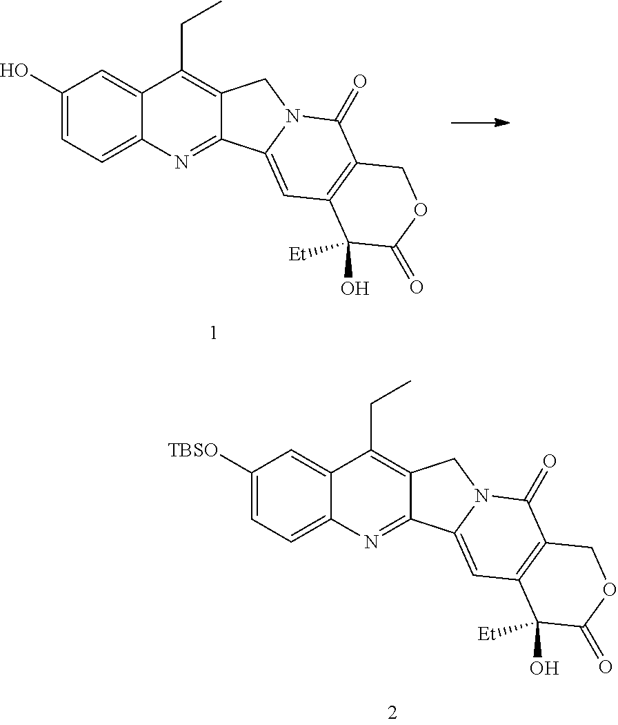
C1(O)=CC=C2C(=C1)C(CC)=C1C(=N2)C2=CC3=C(C(=O)N2C1)COC(=O)C3(O)[Et].C1([TBSO])=CC=C2C(=C1)C(CC)=C1C(=N2)C2=CC3=C(C(=O)N2C1)COC(=O)C3(O)[Et]
